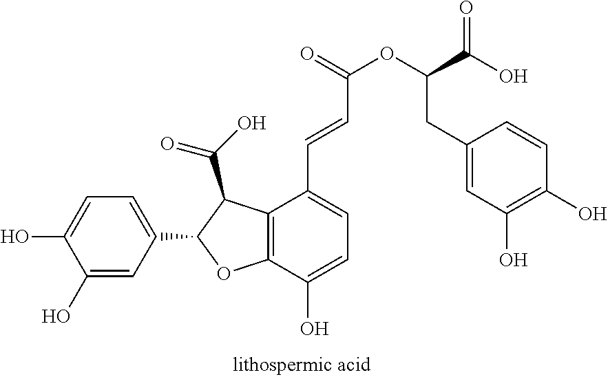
C12=C(C(O)=CC=C1C=CC(OC(C(O)=O)CC1=CC(O)=C(O)C=C1)=O)OC(C1=CC=C(O)C(O)=C1)C2C(O)=O
